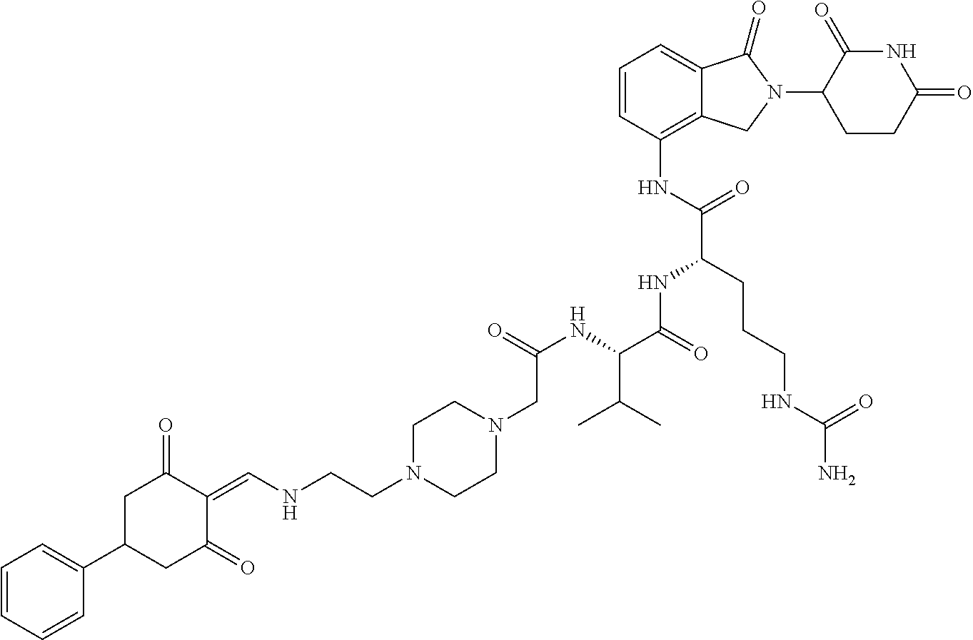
C1(NC(=O)C(CCCNC(N)=O)NC(C(C(C)C)NC(CN2CCN(CCNC=C3C(=O)CC(C4=CC=CC=C4)CC3=O)CC2)=O)=O)=C2C(=CC=C1)C(=O)N(C1C(=O)NC(=O)CC1)C2
